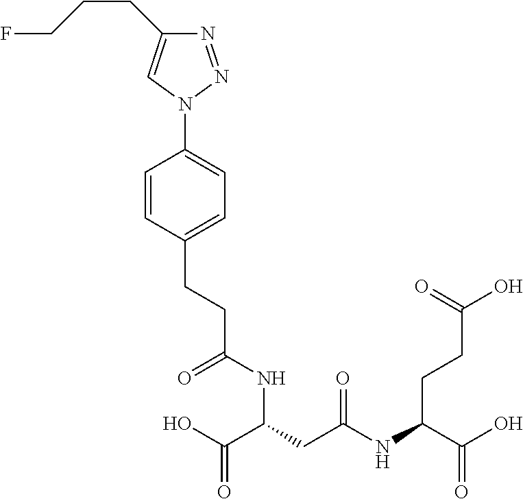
OC(C(NC(CC(C(O)=O)NC(CCC1=CC=C(N2N=NC(CCCF)=C2)C=C1)=O)=O)CCC(O)=O)=O
